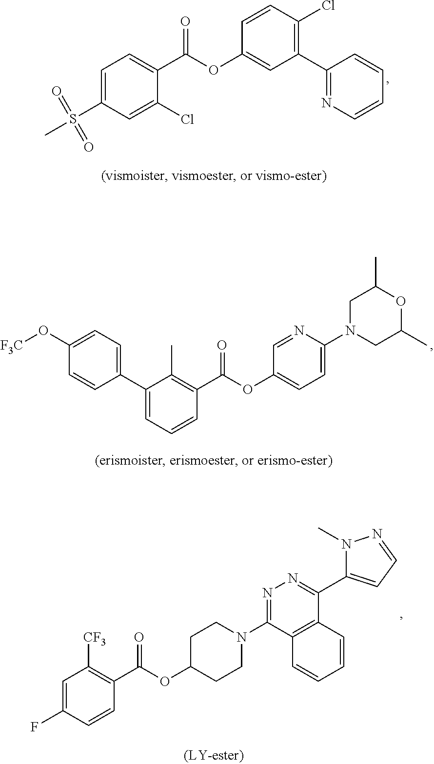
C1=C(S(C)(=O)=O)C=C(Cl)C(C(OC2=CC(C3=NC=CC=C3)=C(Cl)C=C2)=O)=C1.C1(C2=CC=C(O[F3C])C=C2)=CC=CC(C(OC2=CC=C(N3CC(C)OC(C)C3)N=C2)=O)=C1C.C1=C(F)C=CC(C(OC2CCN(C3=NN=C(C4=CC=NN4C)C4=C3C=CC=C4)CC2)=O)=C1[CF3]
